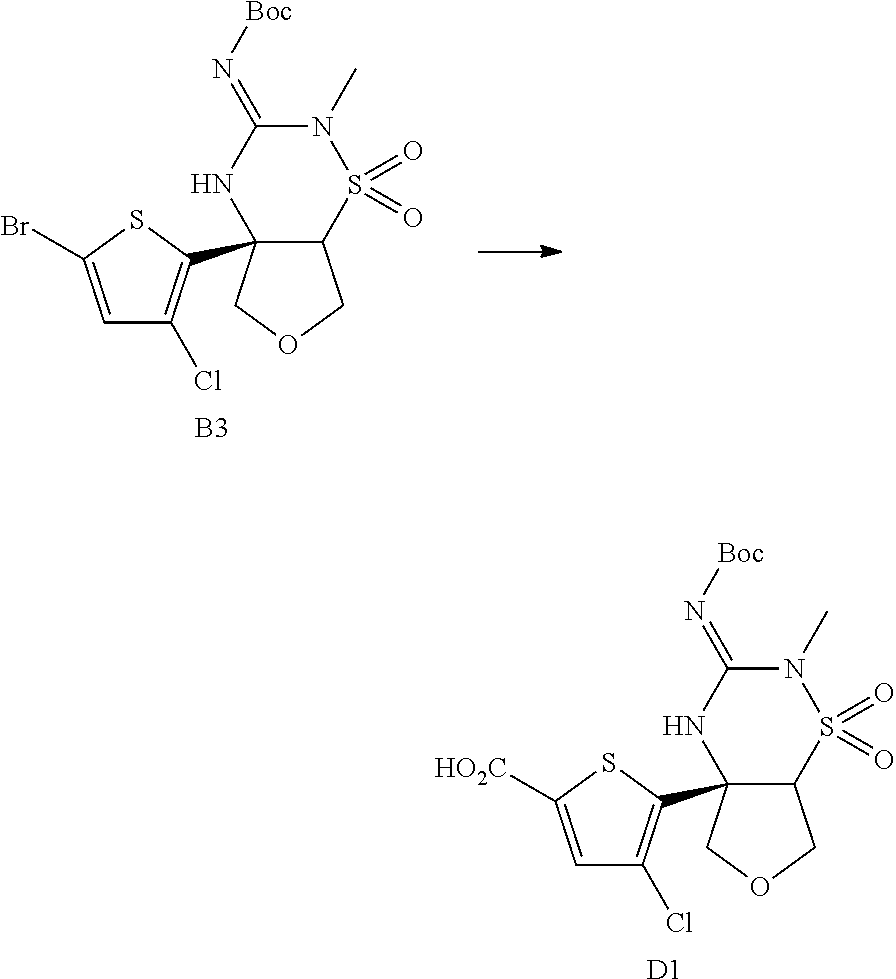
C1(=N[Boc])NC2(C3=C(Cl)C=C([HO2C])S3)C(S(=O)(=O)N1C)COC2.[D1].C1(=N[Boc])NC2(C3=C(Cl)C=C(Br)S3)C(S(=O)(=O)N1C)COC2.[B3]
